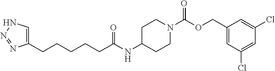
C(CC(NC1CCN(C(OCC2=CC(Cl)=CC(Cl)=C2)=O)CC1)=O)CCCC1=CNN=N1
